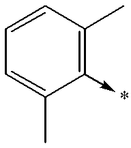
C1=CC(C)=C(->*)C(C)=C1
